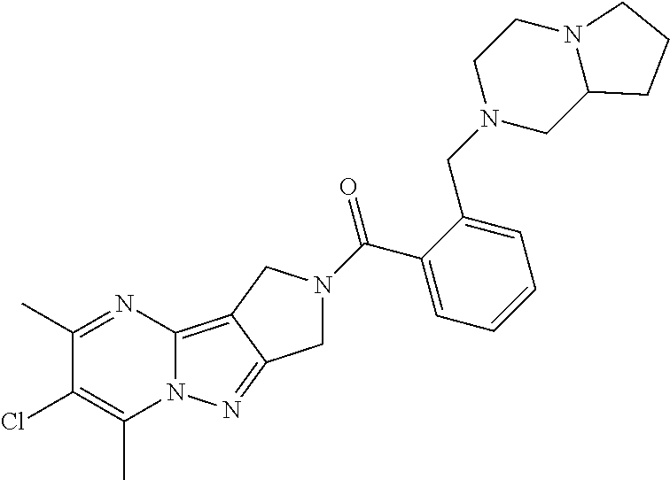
C1(C)=NC2=C3C(=NN2C(C)=C1Cl)CN(C(C1=CC=CC=C1CN1CCN2C(C1)CCC2)=O)C3
